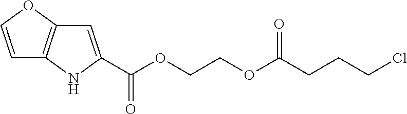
C1=C(C(OCCOC(=O)CCCCl)=O)NC2=C1OC=C2
